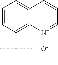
C1=CC(C(C)(C)C)=C2C(=C1)C=CC=[N+]2[O-]
